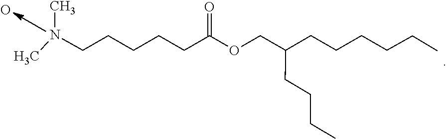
O.CN(C)CCCCCC(OCC(CCCC)CCCCCC)=O
